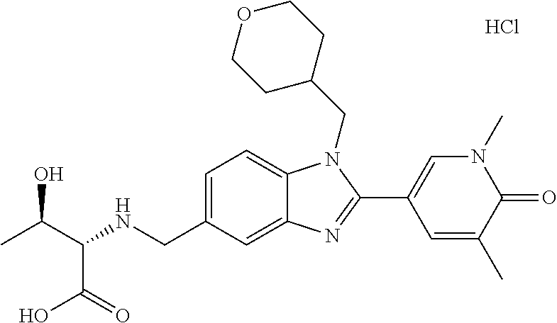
CC(C(NCC1=CC=C2C(=C1)N=C(C1=CN(C)C(=O)C(C)=C1)N2CC1CCOCC1)C(=O)O)O.Cl
